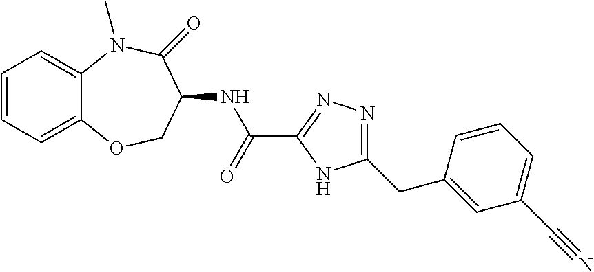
C1=CC=C2C(=C1)N(C)C(=O)C(NC(C1=NN=C(CC3=CC(C#N)=CC=C3)N1)=O)CO2
